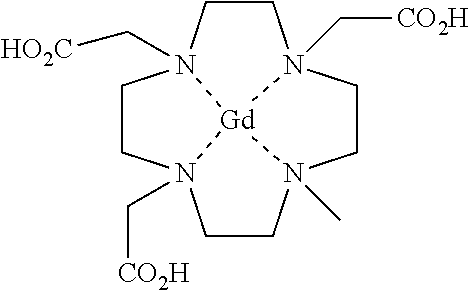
C1CN2(C)CCN3(C[CO2H])CCN4(C[HO2C])CCN1(C[CO2H])[Gd]234
